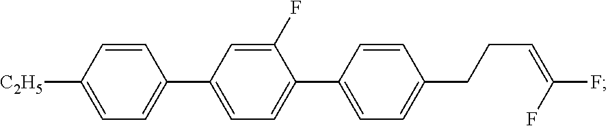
C1=CC([C2H5])=CC=C1C1=CC=C(C2=CC=C(CCC=C(F)F)C=C2)C(F)=C1
